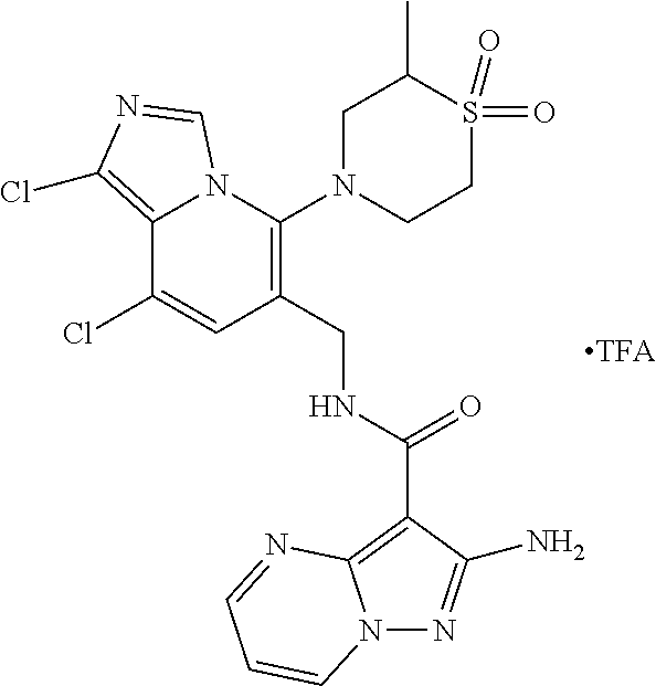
C12=C(Cl)N=CN1C(N1CCS(=O)(=O)C(C)C1)=C(CNC(=O)C1=C3N(N=C1N)C=CC=N3)C=C2Cl
